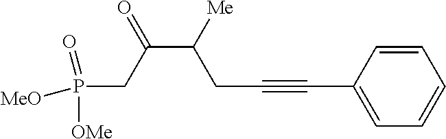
C(C([Me])CC#CC1=CC=CC=C1)(CP([OMe])(=O)[MeO])=O
